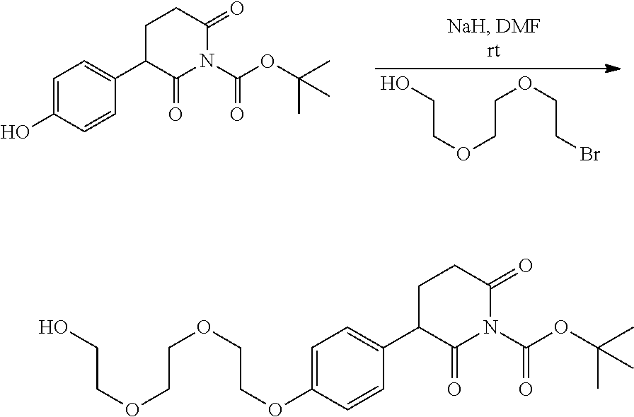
OCCOCCOCCBr.C1=C(O)C=CC(C2C(=O)N(C(OC(C)(C)C)=O)C(=O)CC2)=C1.C1=C(OCCOCCOCCO)C=CC(C2C(=O)N(C(OC(C)(C)C)=O)C(=O)CC2)=C1
